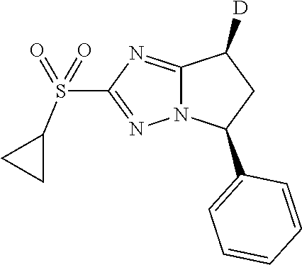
S(C1=NN2C(=N1)C([D])CC2C1=CC=CC=C1)(=O)(=O)C1CC1
